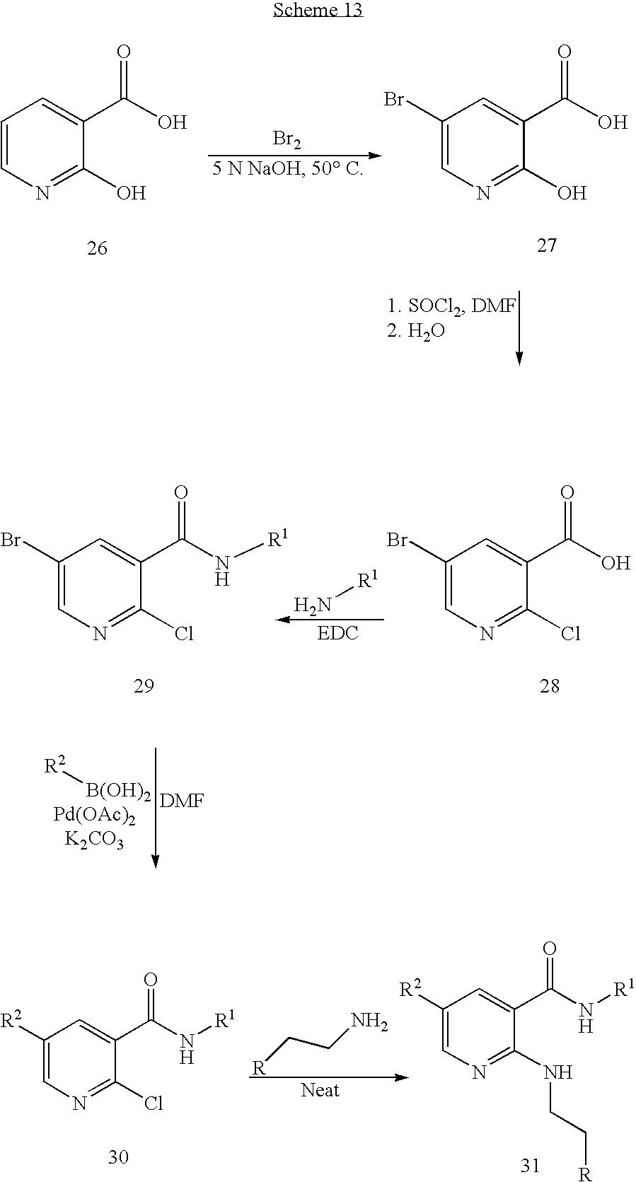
C1=CN=C(O)C(C(O)=O)=C1.[Br2].C1(Br)=CN=C(O)C(C(O)=O)=C1.C1(Br)=CN=C(Cl)C(C(N[R1])=O)=C1.C1(Br)=CN=C(Cl)C(C(O)=O)=C1.N[R1].[R2][B(OH)2].C1([R2])=CN=C(Cl)C(C(N[R1])=O)=C1.C1([R2])=CN=C(NCC[R])C(C(N[R1])=O)=C1.[R]CCN
